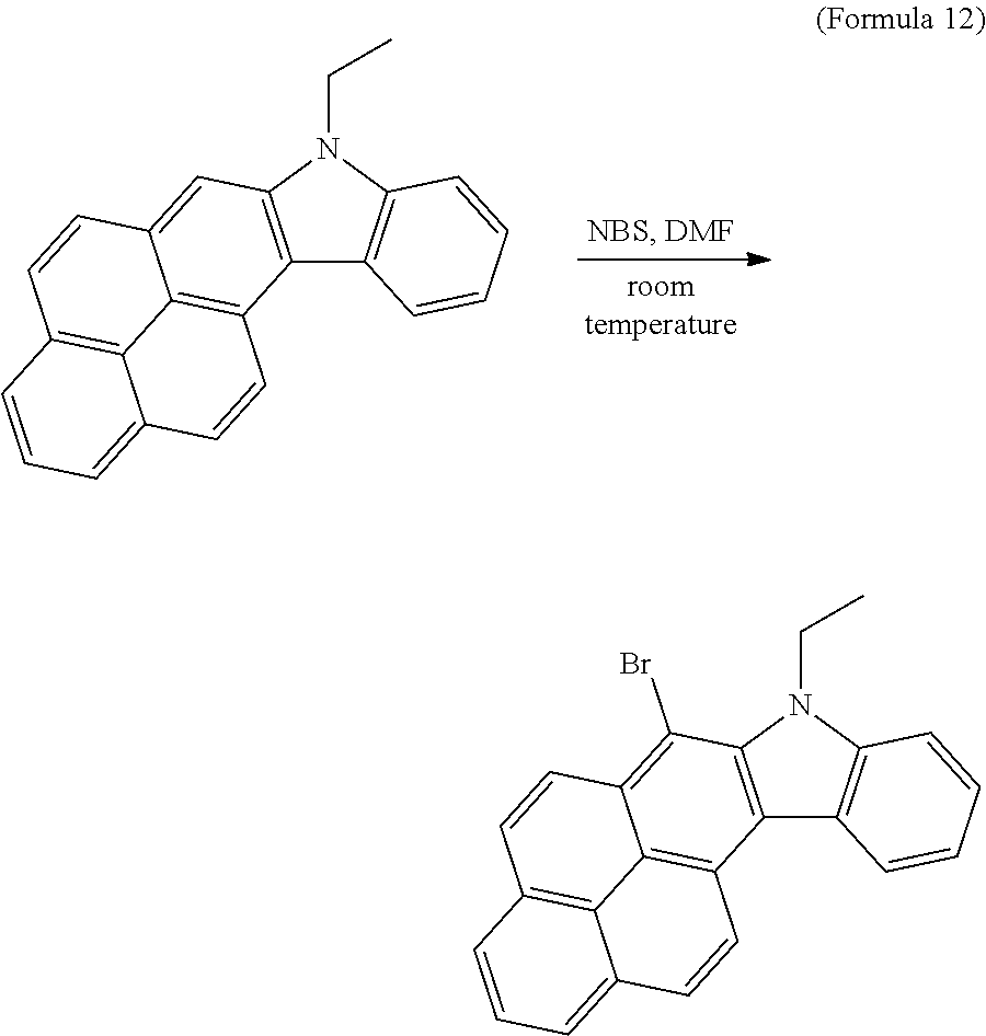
C12=C(N(CC)C3=C1C=CC=C3)C=C1C3=C2C=CC2=CC=CC(=C32)C=C1.C12=C(N(CC)C3=C1C=CC=C3)C(Br)=C1C3=C2C=CC2=CC=CC(=C32)C=C1
